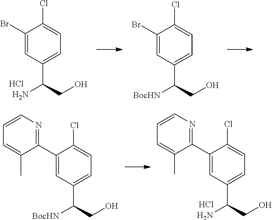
C1(Br)=CC(C(N)CO)=CC=C1Cl.Cl.C1(Br)=CC(C([BocHN])CO)=CC=C1Cl.C1(C2=NC=CC=C2C)=CC(C(N)CO)=CC=C1Cl.Cl.C1(C2=NC=CC=C2C)=CC(C([BocHN])CO)=CC=C1Cl
